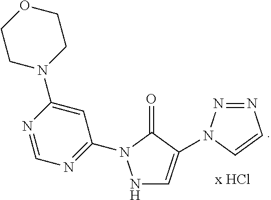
N1=NN(C2=CNN(C3=NC=NC(N4CCOCC4)=C3)C2=O)C=C1
